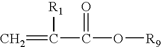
C(C(O[R9])=O)(=C)[R1]
